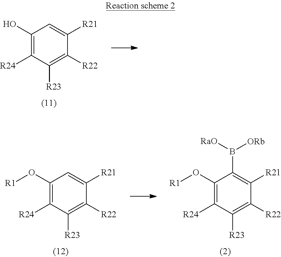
C1(O)=C([R24])C([R23])=C([R22])C([R21])=C1.C1(O[R1])=C([R24])C([R23])=C([R22])C([R21])=C1B([RaO])[ORb].C1(O[R1])=C([R24])C([R23])=C([R22])C([R21])=C1
